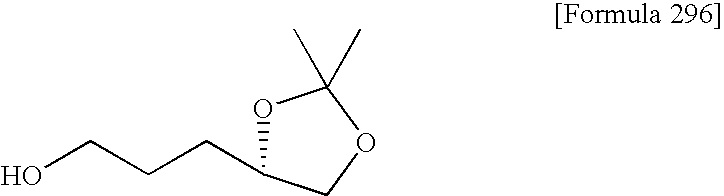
OCCCC1OC(C)(C)OC1
